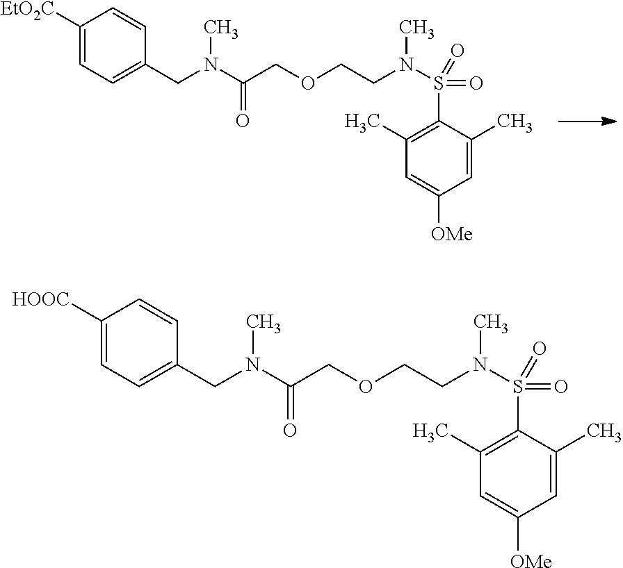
C1=C(C)C(S(=O)(=O)N(CCOCC(N(CC2=CC=C([EtO2C])C=C2)C)=O)C)=C(C)C=C1[OMe].C1=C(C)C(S(=O)(=O)N(CCOCC(N(CC2=CC=C([HOOC])C=C2)C)=O)C)=C(C)C=C1[OMe]
